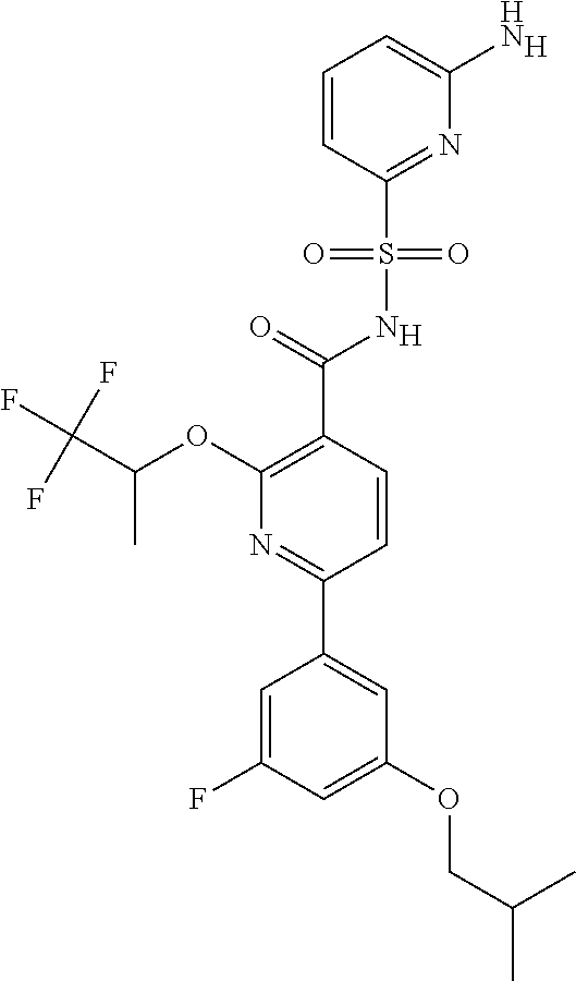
[H].C1(C(=O)NS(C2=NC(N)=CC=C2)(=O)=O)=C(OC(C(F)(F)F)C)N=C(C2=CC(OCC(C)C)=CC(F)=C2)C=C1.[H]
